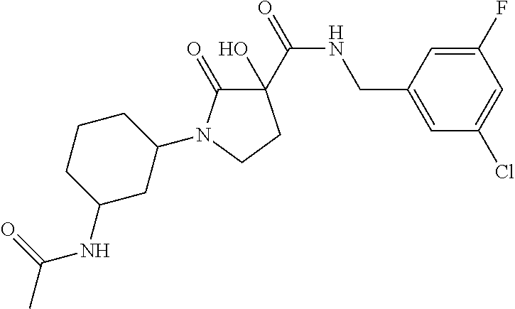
C1CC(NC(=O)C)CC(N2C(=O)C(O)(C(NCC3=CC(Cl)=CC(F)=C3)=O)CC2)C1
